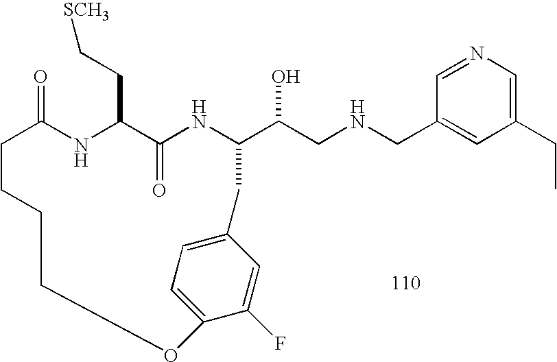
C1=NC=C(CC)C=C1CNCC(O)C1NC(=O)C(CC[SCH3])NC(=O)CCCCOC2=CC=C(C=C2F)C1
